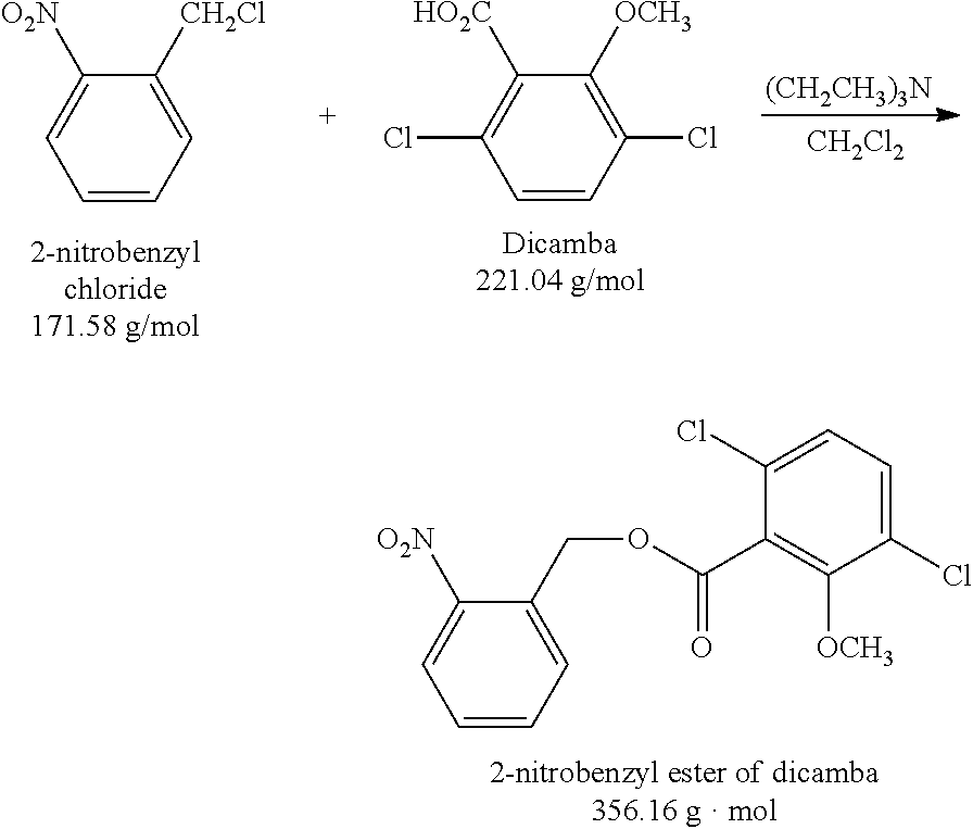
C1=CC=C([CH2Cl])C([O2N])=C1.C1=CC(Cl)=C([OCH3])C([HO2C])=C1Cl.[(CH2CH3)3N].[CH2Cl2].C1=CC=C(COC(C2=C([OCH3])C(Cl)=CC=C2Cl)=O)C([O2N])=C1
